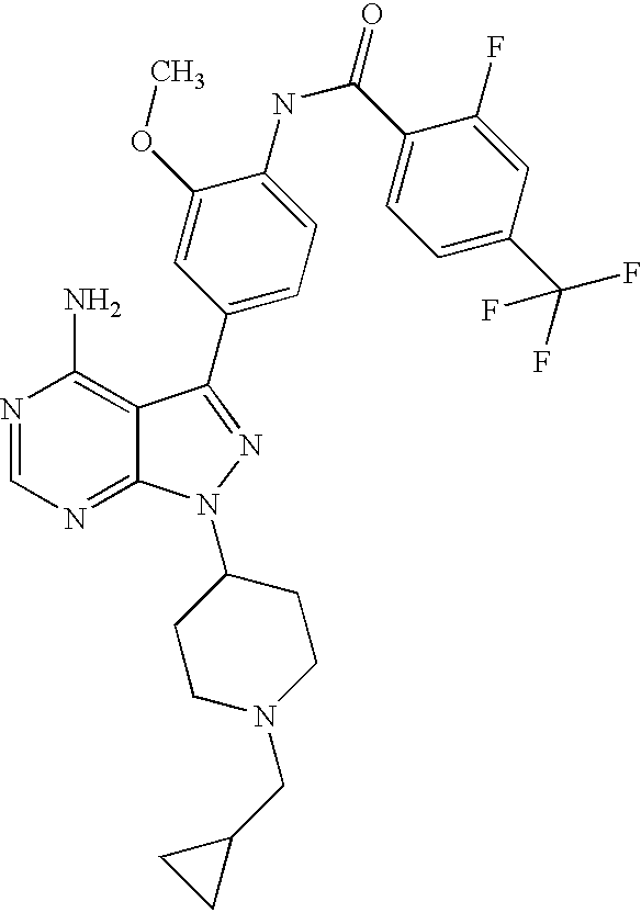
N1=CN=C2C(=C1N)C(C1=CC=C(NC(C3=CC=C(C(F)(F)F)C=C3F)=O)C(OC)=C1)=NN2C1CCN(CC2CC2)CC1
